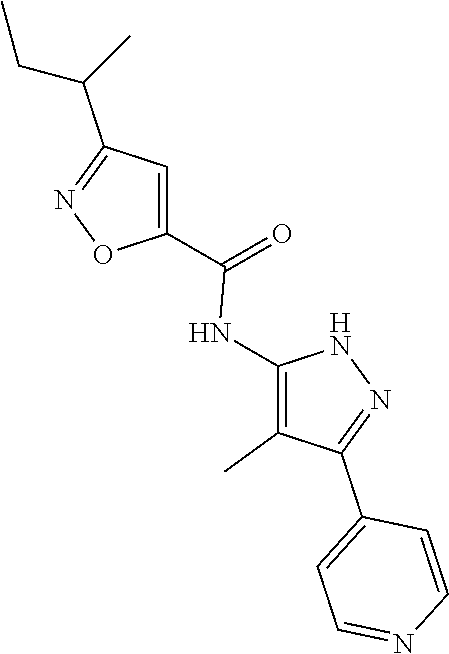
N1C(NC(C2=CC(C(CC)C)=NO2)=O)=C(C)C(C2=CC=NC=C2)=N1
